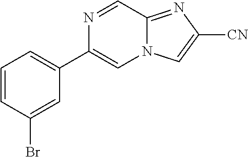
C1=CC(Br)=CC(C2=CN3C(=NC([CN])=C3)C=N2)=C1
